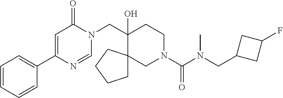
C1=CC=CC(C2=CC(=O)N(CC3(O)CCN(C(N(CC4CC(F)C4)C)=O)CC34CCCC4)C=N2)=C1
